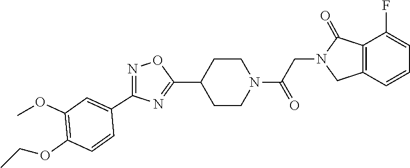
C1CN(C(CN2CC3=C(C2=O)C(F)=CC=C3)=O)CCC1C1=NC(C2=CC(OC)=C(OCC)C=C2)=NO1
